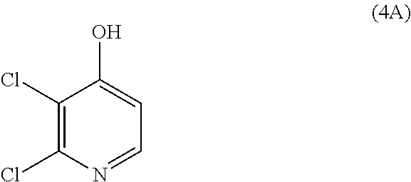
C1(Cl)=C(Cl)N=CC=C1O
